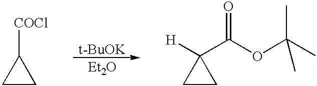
C1CC1[COCl].[t-BuOK].[Et2O].C1CC1(C(OC(C)(C)C)=O)[H]
